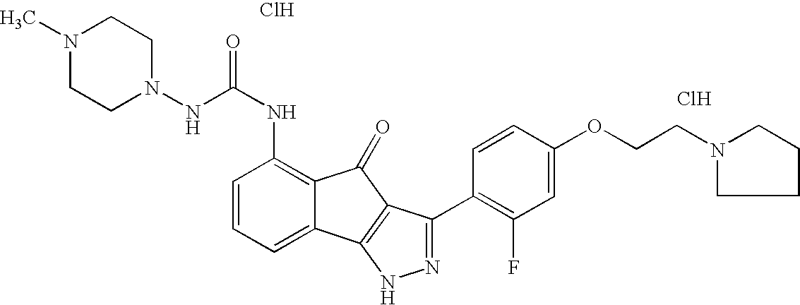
Cl.Cl.C1=CC=C2C(=C1NC(=O)NN1CCN(C)CC1)C(=O)C1=C2NN=C1C1=C(F)C=C(OCCN2CCCC2)C=C1
